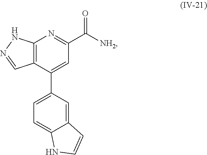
C12=C(C(C3=CC=C4C(=C3)C=CN4)=CC(C([NH2])=O)=N1)C=NN2
